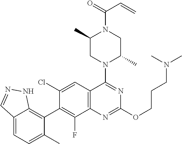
C12=CC=C(C)C(C3=C(F)C4=C(C=C3Cl)C(N3C(C)CN(C(=O)C=C)C(C)C3)=NC(OCCCN(C)C)=N4)=C1NN=C2
